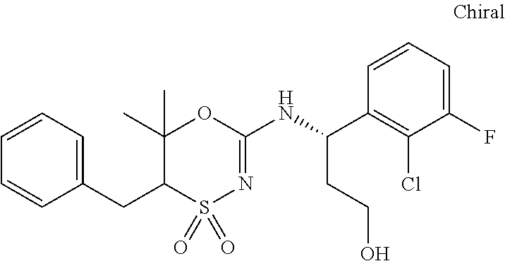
C1(CC2S(=O)(=O)N=C(NC(C3=C(Cl)C(F)=CC=C3)CCO)OC2(C)C)=CC=CC=C1
